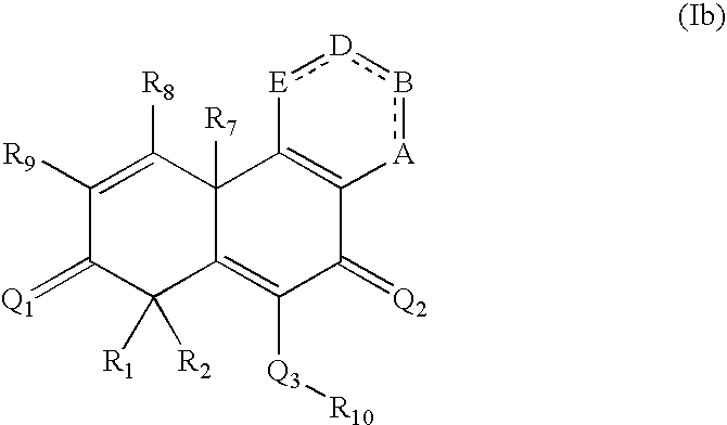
C1([R9])=C([R8])C2([R7])C(=C([Q3][R10])C(=[Q2])C3=C2[E]:[D]b[A]3)C([R1])([R2])C1=[Q1]
